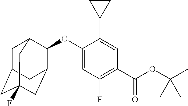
O(C1=CC(F)=C(C(OC(C)(C)C)=O)C=C1C1CC1)C1C2CC3(F)CC(CC1C3)C2
